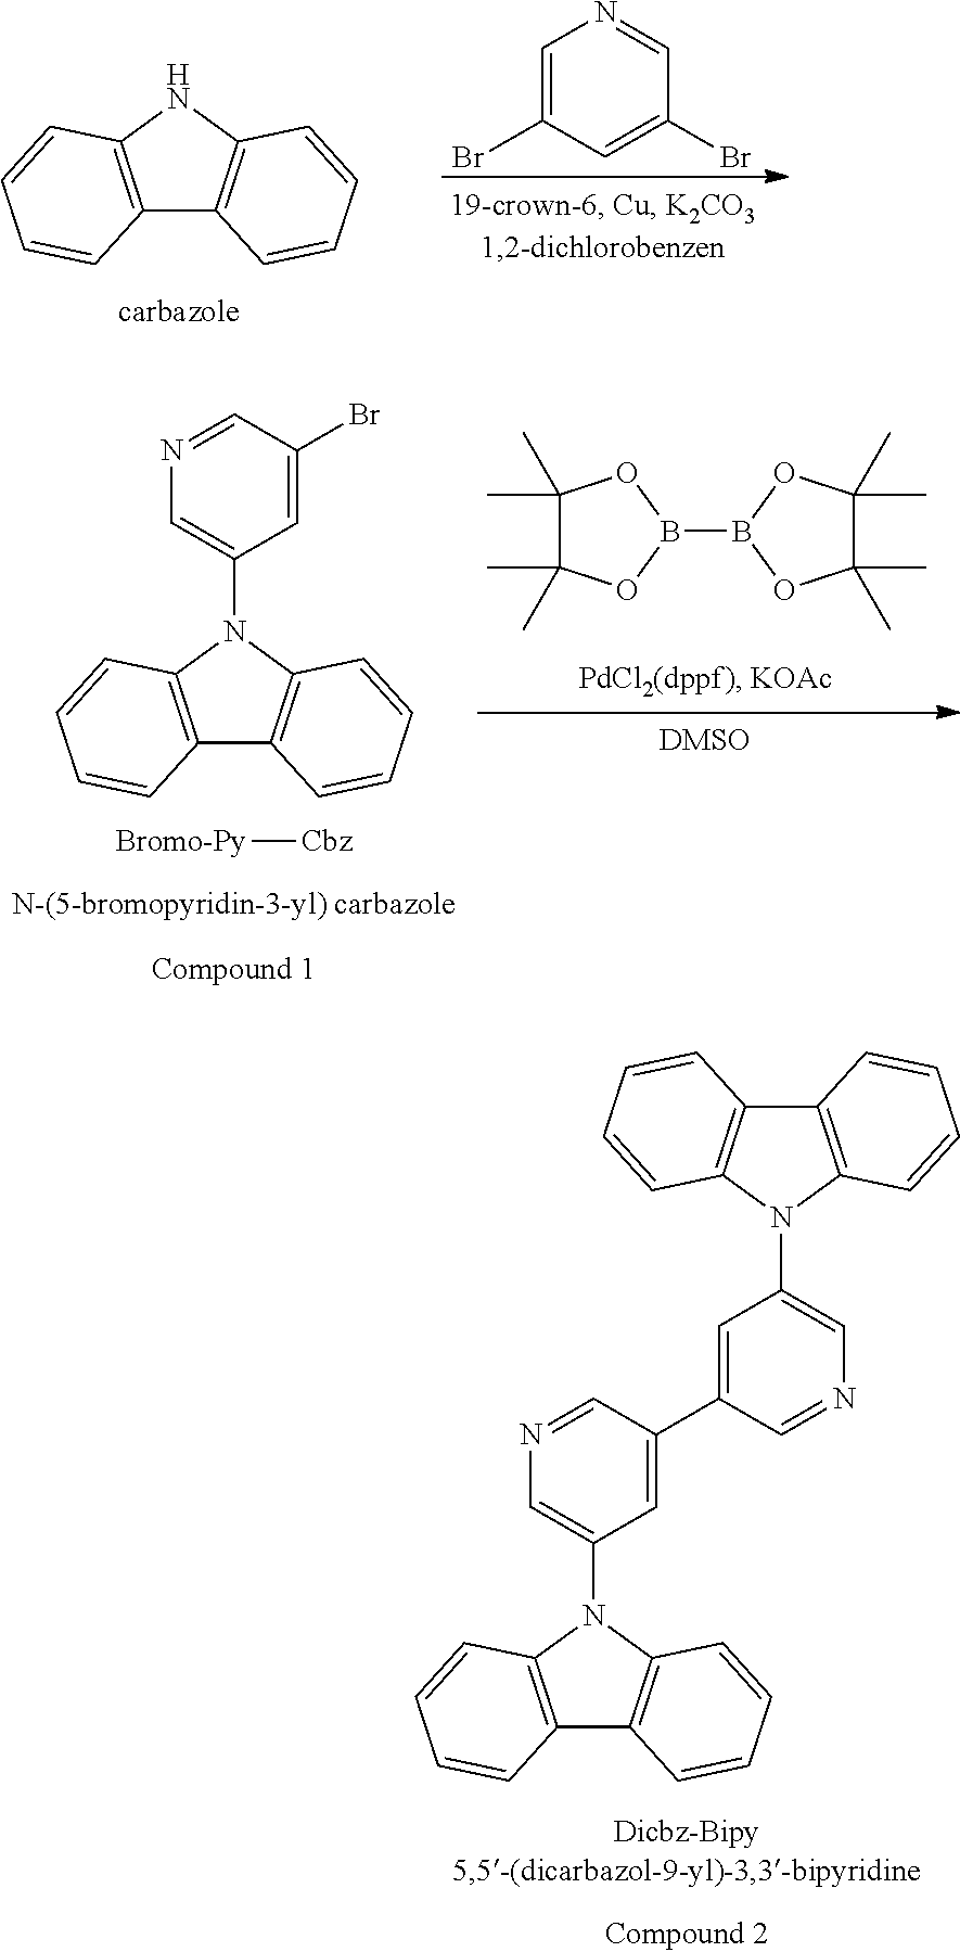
C12=C(N(C3=CN=CC(C4=CC(N5C6=C(C7=C5C=CC=C7)C=CC=C6)=CN=C4)=C3)C3=C1C=CC=C3)C=CC=C2.C12=C(NC3=C1C=CC=C3)C=CC=C2.C1=C(Br)C=C(Br)C=N1.C12=C(N(C3=CN=CC(Br)=C3)C3=C1C=CC=C3)C=CC=C2.[Bromo-Py][Cbz].B1(B2OC(C)(C)C(C)(C)O2)OC(C)(C)C(C)(C)O1
